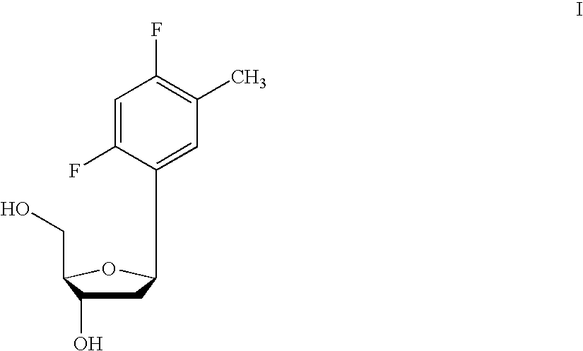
C1(C2CC(O)C(CO)O2)=CC(C)=C(F)C=C1F
